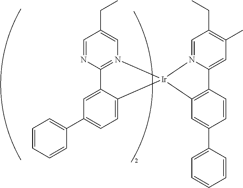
C12=N(C=C(CC)C=N1)[Ir]1(C3=CC=C(C4=CC=CC=C4)C=C23)C2=C(C3=CC(C)=C(CC)C=N31)C=CC(C1=CC=CC=C1)=C2
